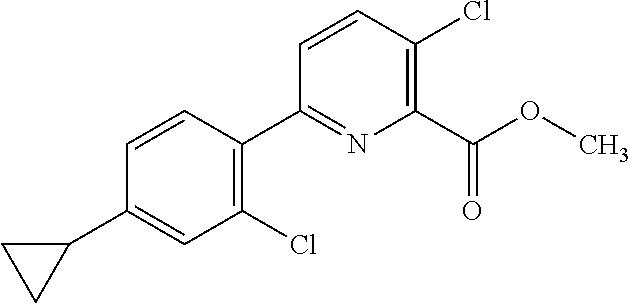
C1(Cl)=C(C2=NC(C(OC)=O)=C(Cl)C=C2)C=CC(C2CC2)=C1
